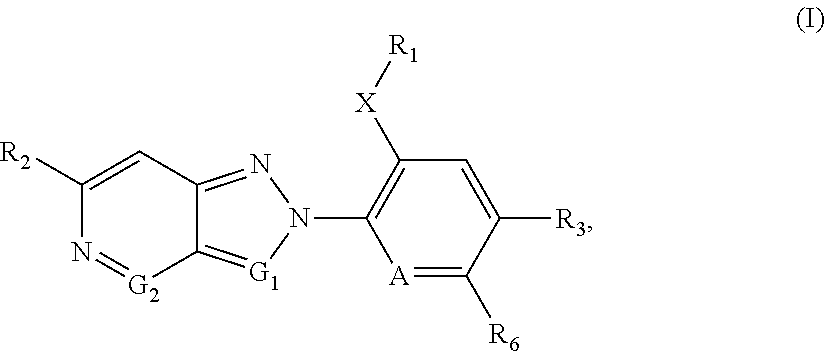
C1([R2])=CC2=NN(C3=C([X][R1])C=C([R3])C([R6])=[A]3)[G1]=C2[G2]=N1
